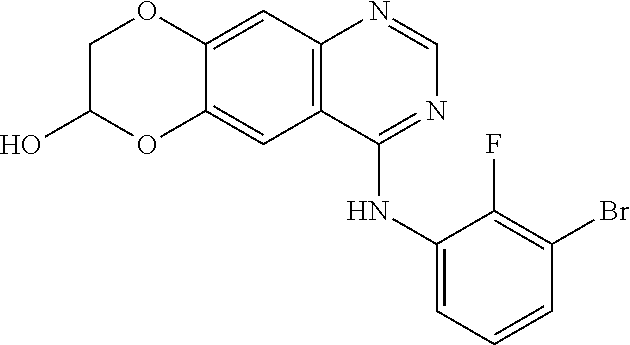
C12=CC3=C(C(NC4=CC=CC(Br)=C4F)=NC=N3)C=C1OC(O)CO2
